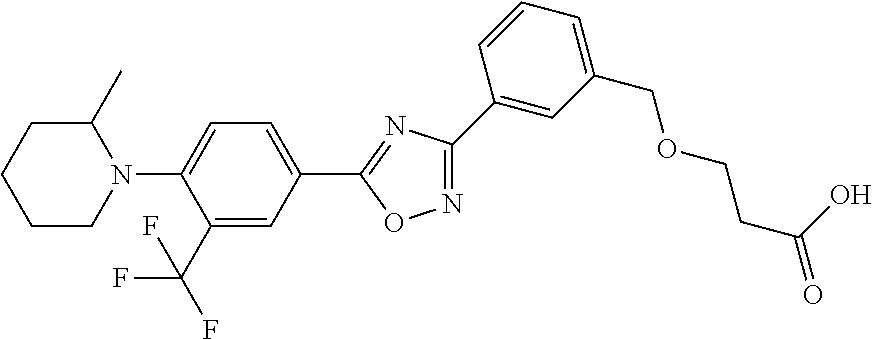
N1(C2=CC=C(C3=NC(C4=CC(COCCC(O)=O)=CC=C4)=NO3)C=C2C(F)(F)F)C(C)CCCC1
